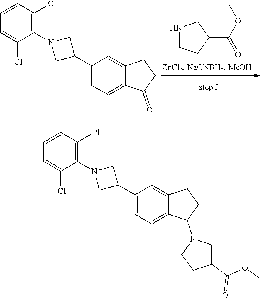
N1CCC(C(=O)OC)C1.C1=CC(Cl)=C(N2CC(C3=CC=C4C(=C3)CCC4=O)C2)C(Cl)=C1.C1=CC(Cl)=C(N2CC(C3=CC=C4C(=C3)CCC4N3CCC(C(=O)OC)C3)C2)C(Cl)=C1
